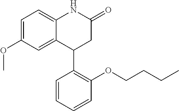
C1=C(OC)C=C2C(=C1)NC(=O)CC2C1=C(OCCCC)C=CC=C1
